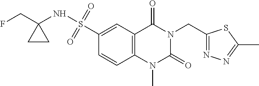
C1(S(NC2(CF)CC2)(=O)=O)=CC2=C(C=C1)N(C)C(=O)N(CC1=NN=C(C)S1)C2=O
